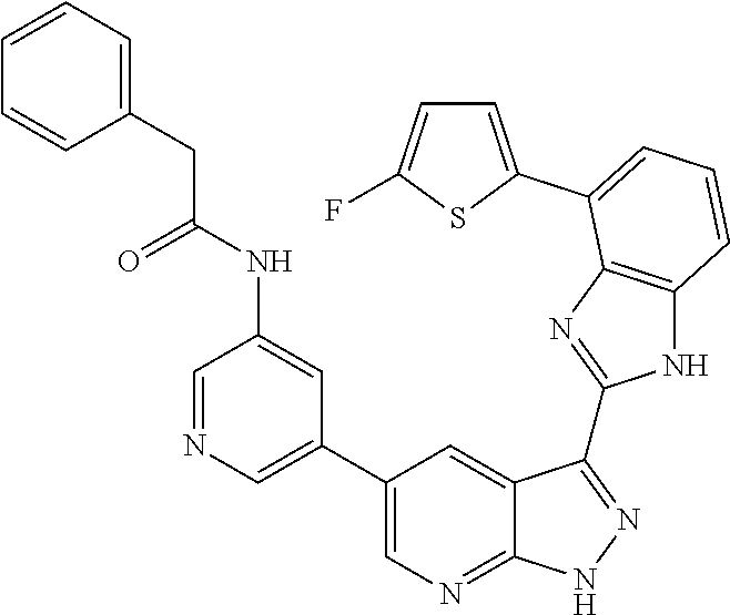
C1=NC=C(C2=CN=C3C(=C2)C(C2=NC4=C(N2)C=CC=C4C2=CC=C(F)S2)=NN3)C=C1NC(CC1=CC=CC=C1)=O
